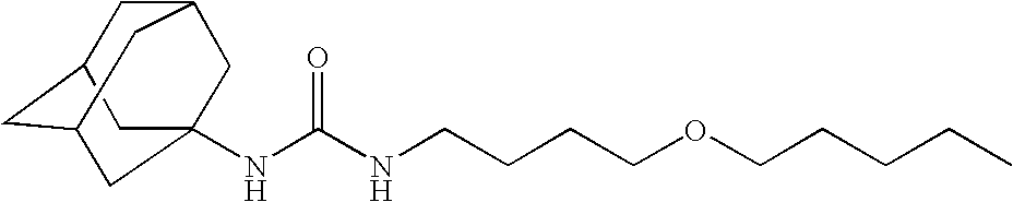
N(C(NCCCCOCCCCC)=O)C12CC3CC(CC(C1)C3)C2
